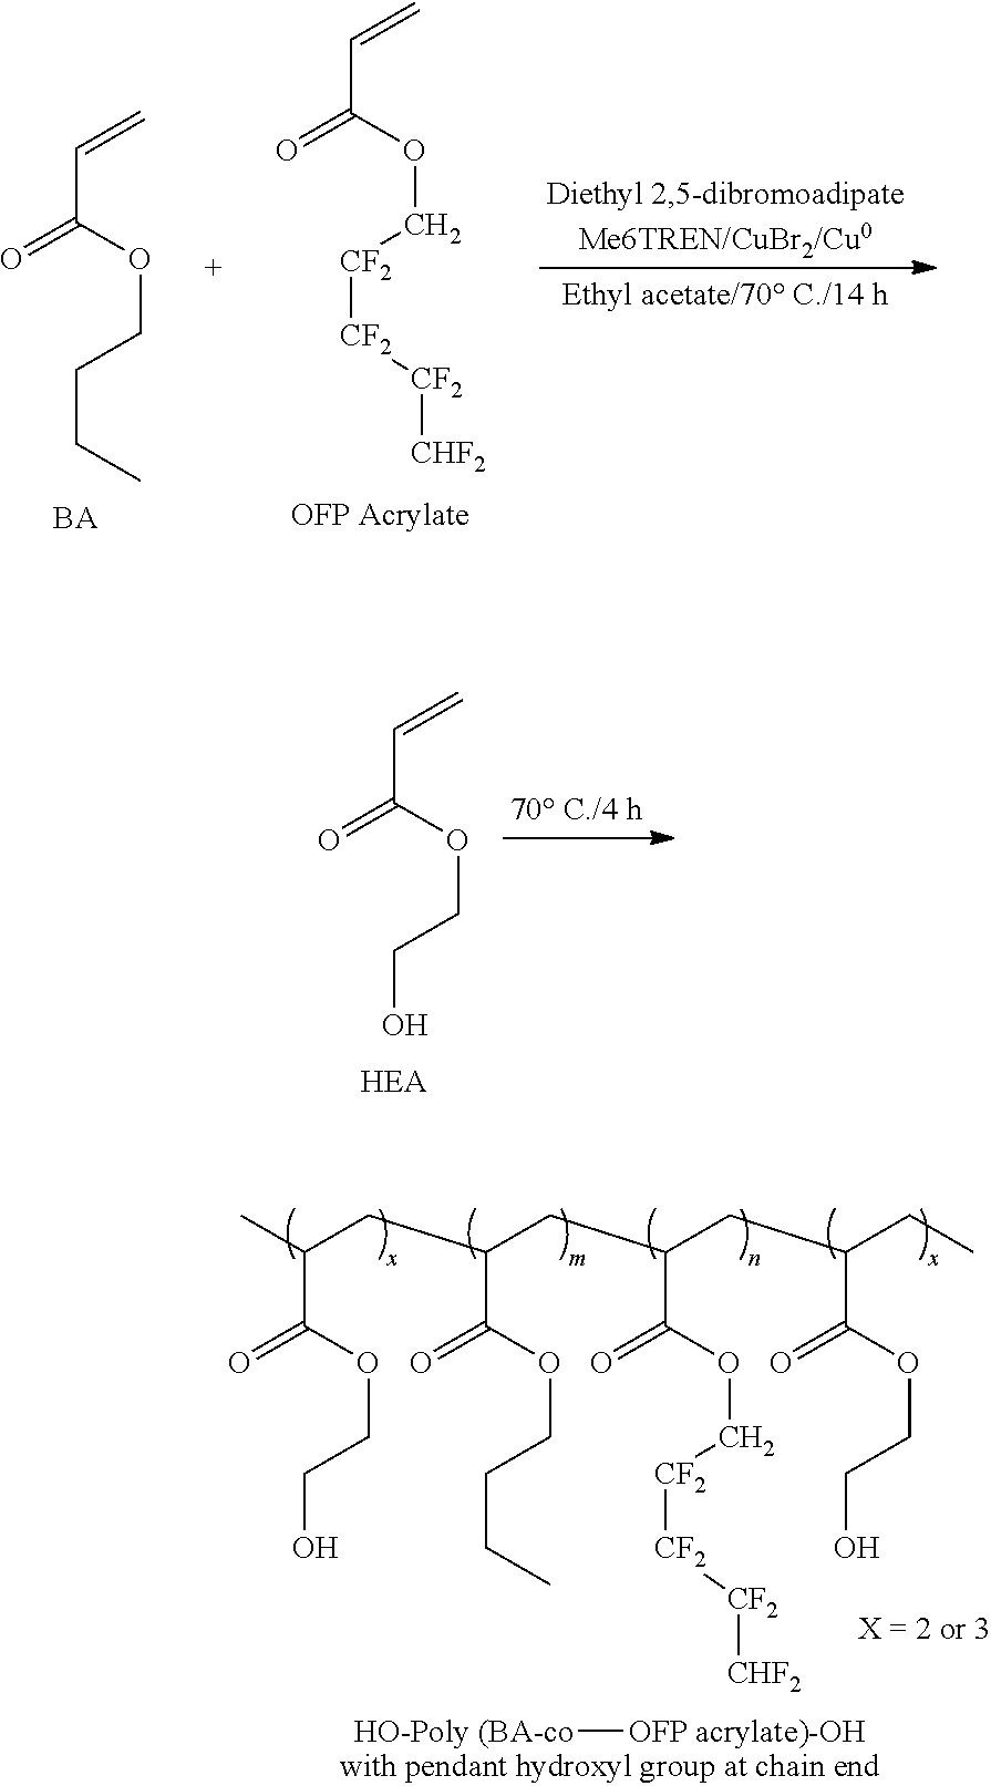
C(C(OCCO)=O)=C.C(C(OCCO)=O)(CC(CC(C(OC[CF2][CF2][CF2][CHF2])=O)CC(C(OCCO)=O)CC)C(OCCCC)=O)C.[HO-Poly (BA-co][OFP acrylate)-OH].C(C(OCCCC)=O)=C.C(C(OC[CF2][CF2][CF2][CHF2])=O)=C
